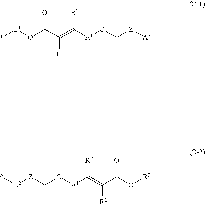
*[L1]OC(C(=C([A1]OC[Z][A2])[R2])[R1])=O.*[L2][Z]CO[A1]C(=C(C(O[R3])=O)[R1])[R2]
